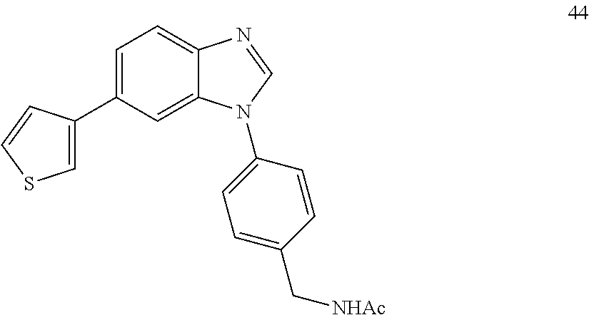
C1=C(C2=CSC=C2)C=C2C(=C1)N=CN2C1=CC=C(C[NHAc])C=C1
